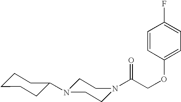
C(COC1=CC=C(F)C=C1)(=O)N1CCN(C2CCCCC2)CC1
